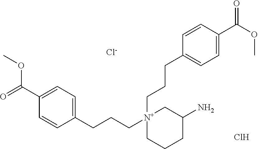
O=C(C1=CC=C(CCC[N+]2(CCCC3=CC=C(C(OC)=O)C=C3)CCCC(N)C2)C=C1)OC.[Cl-].Cl
